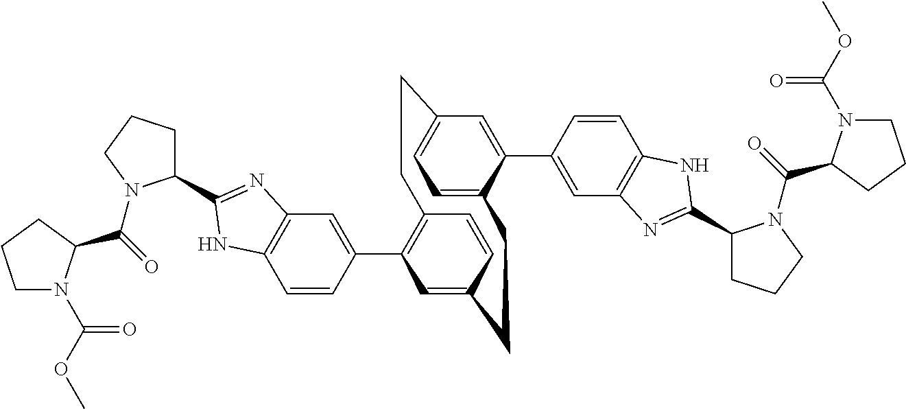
C1=CC(C2=C3C=CC(=C2)CCC2=CC=C(C=C2C2=CC4=C(C=C2)NC(C2CCCN2C(=O)C2N(C(OC)=O)CCC2)=N4)CC3)=CC2=C1NC(C1CCCN1C(=O)C1N(C(OC)=O)CCC1)=N2
